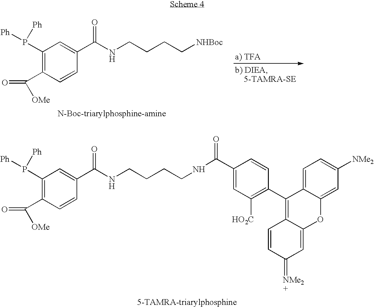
C1(P([Ph])[Ph])=C(C(=O)[OMe])C=CC(C(NCCCCNC(C2=CC([HO2C])=C(C3=C4C(=CC(=[NMe2])C=C4)OC4=CC([NMe2])=CC=C34)C=C2)=O)=O)=C1.C1(P([Ph])[Ph])=C(C(=O)[OMe])C=CC(C(NCCCC[NHBoc])=O)=C1
